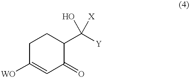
C1C([WO])=CC(=O)C(C([Y])(O)[X])C1
